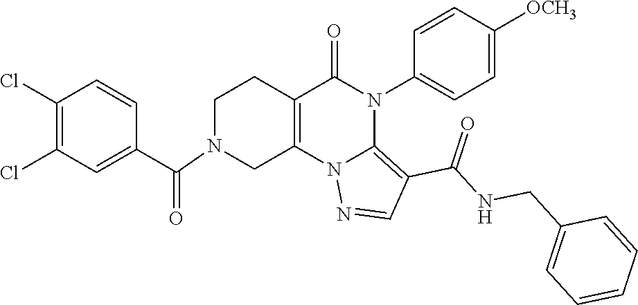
C1(Cl)=C(Cl)C=C(C(=O)N2CC3=C(CC2)C(=O)N(C2=CC=C([OCH3])C=C2)C2=C(C(NCC4=CC=CC=C4)=O)C=NN32)C=C1
